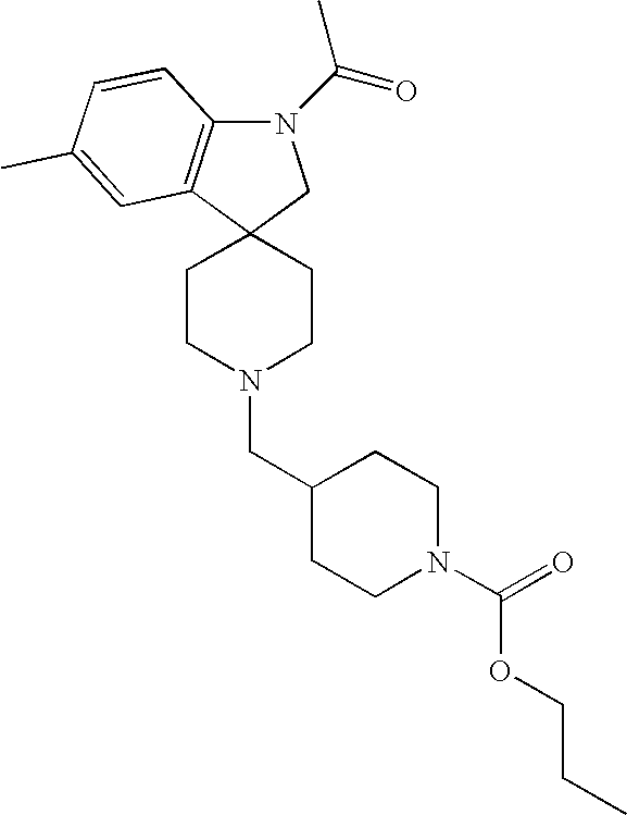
C1CN(CC2CCN(C(OCCC)=O)CC2)CCC12C1=C(N(C(=O)C)C2)C=CC(C)=C1
